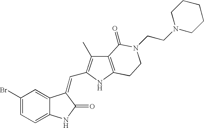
C1=C(Br)C=C2C(=C1)NC(=O)C2=CC1=C(C)C2=C(N1)CCN(CCN1CCCCC1)C2=O
